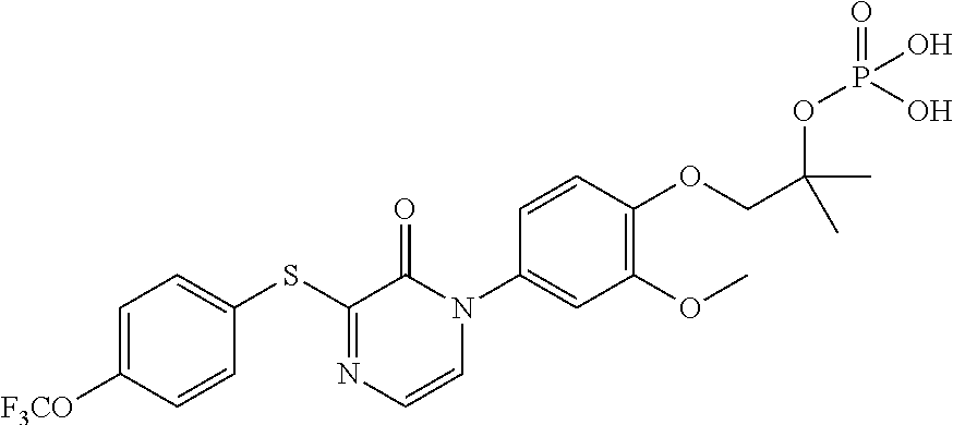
C1(SC2=CC=C([F3CO])C=C2)=NC=CN(C2=CC(OC)=C(OCC(OP(=O)(O)O)(C)C)C=C2)C1=O
